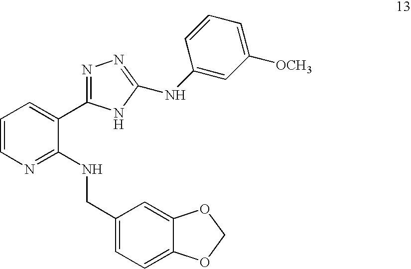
C1=CN=C(NCC2=CC=C3C(=C2)OCO3)C(C2=NN=C(NC3=CC([OCH3])=CC=C3)N2)=C1
